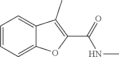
C1=CC=C2C(=C1)C(C)=C(C(=O)NC)O2
